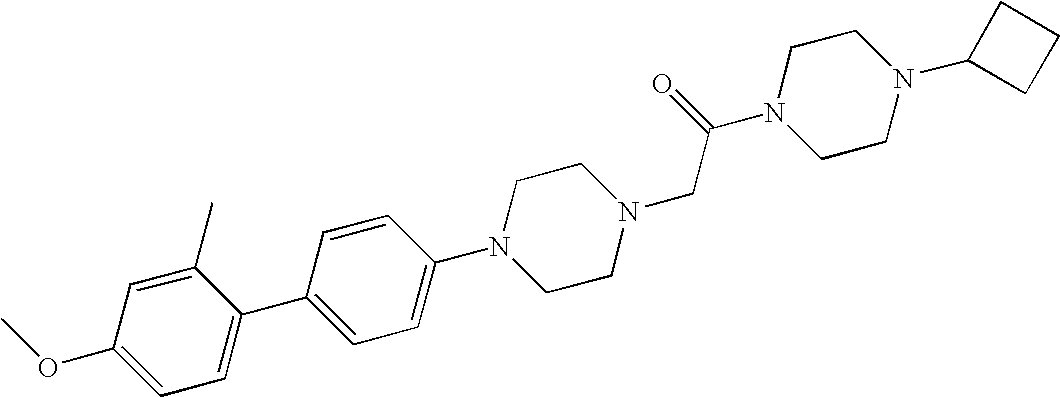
C1(OC)=CC=C(C2=CC=C(N3CCN(CC(N4CCN(C5CCC5)CC4)=O)CC3)C=C2)C(C)=C1
